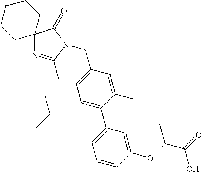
C12(N=C(CCCC)N(CC3=CC=C(C4=CC=CC(OC(C(O)=O)C)=C4)C(C)=C3)C1=O)CCCCC2
